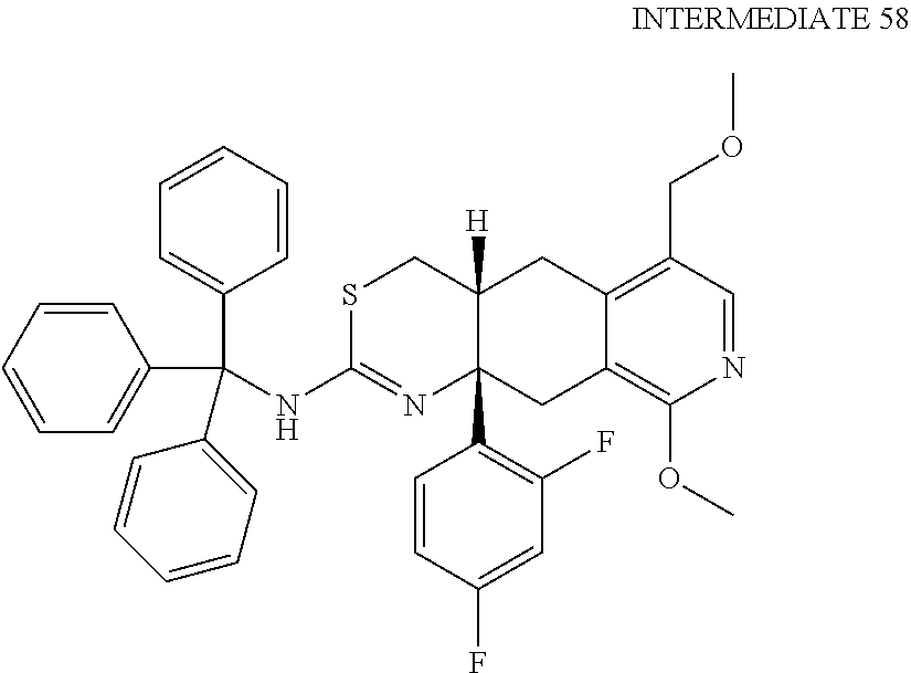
S1C(NC(C2=CC=CC=C2)(C2=CC=CC=C2)C2=CC=CC=C2)=NC2(C3=C(F)C=C(F)C=C3)C([H])(C1)CC1=C(COC)C=NC(OC)=C1C2
